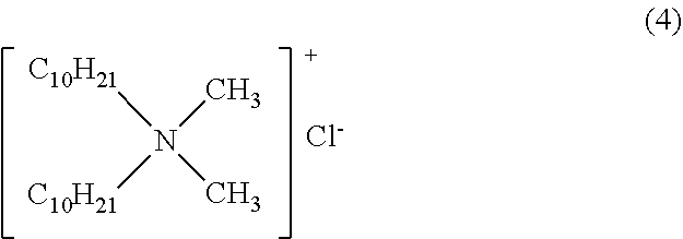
N(C)(C)([C10H21])[C10H21].[Cl-]
